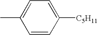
C1=CC([C5H11])=CC=C1C
